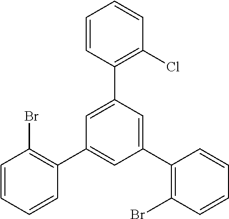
C1=CC=CC(C2=CC(C3=C(Br)C=CC=C3)=CC(C3=C(Cl)C=CC=C3)=C2)=C1Br
